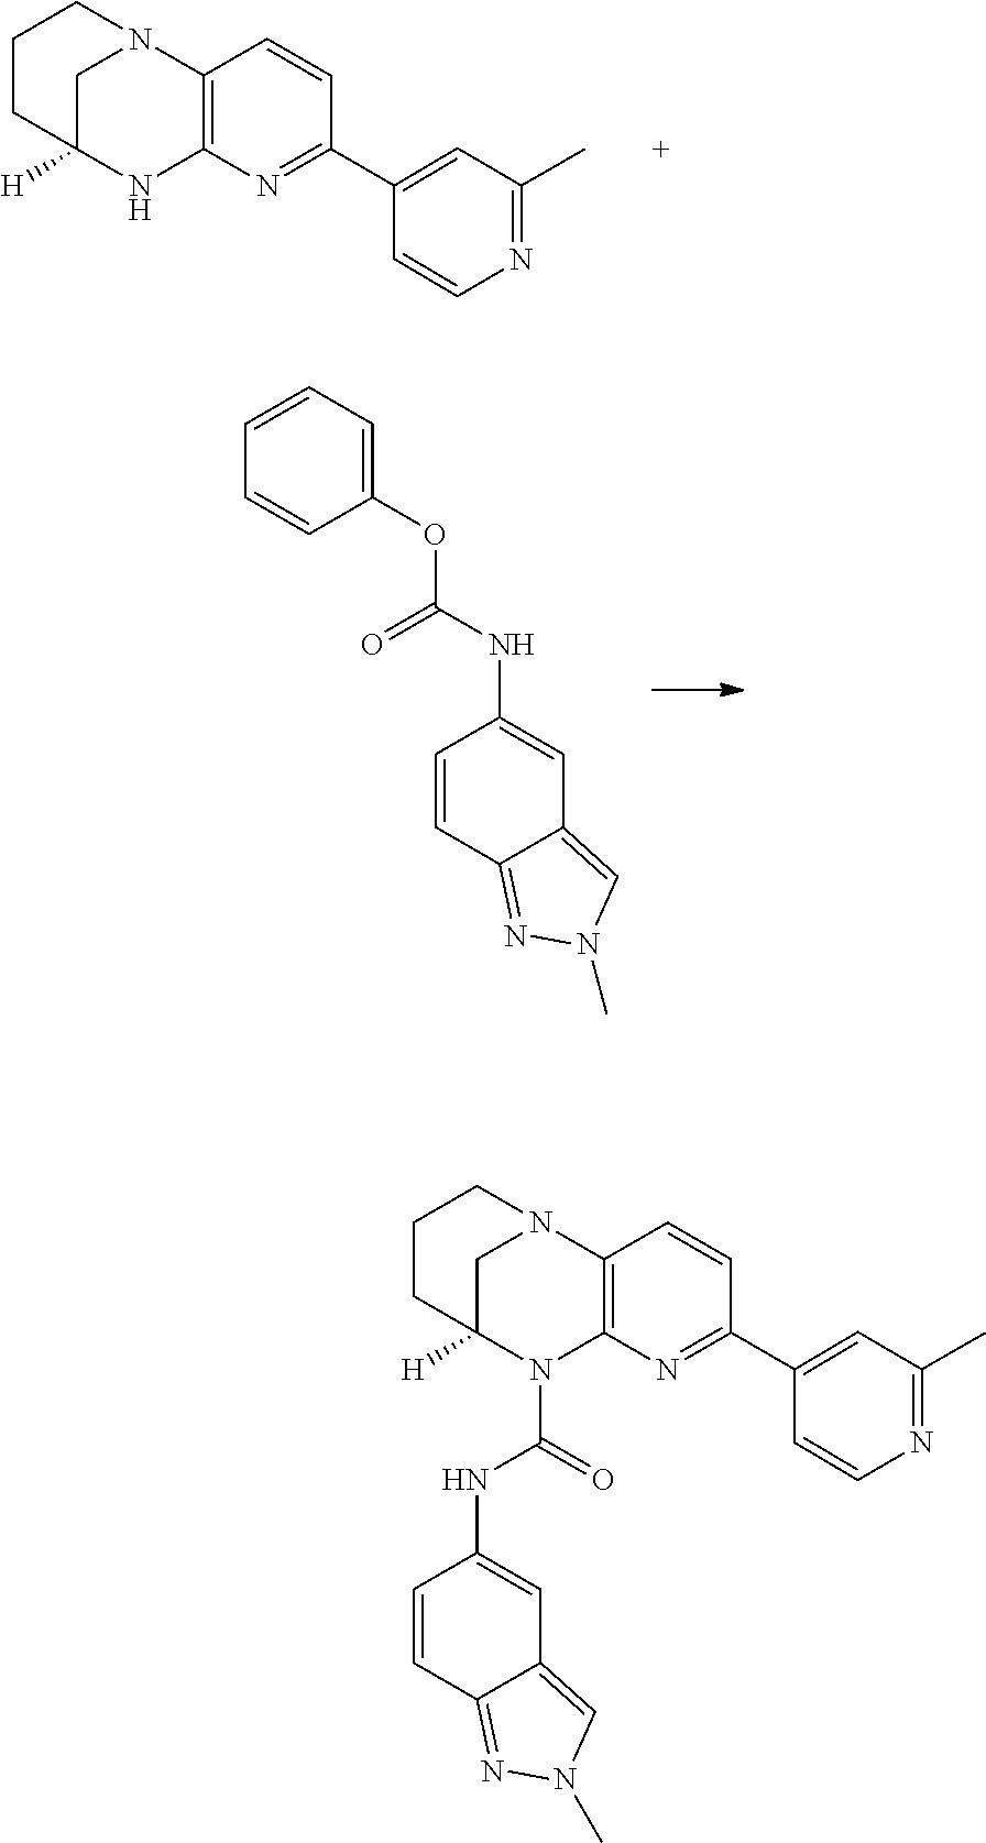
C1=CC=C(OC(NC2=CC3=CN(C)N=C3C=C2)=O)C=C1.C12=C(N=C(C3=CC(C)=NC=C3)C=C1)NC1([H])CN2CCC1.C12=C(N=C(C3=CC(C)=NC=C3)C=C1)N(C(=O)NC1=CC3=CN(C)N=C3C=C1)C1([H])CN2CCC1
